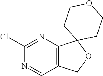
C1(Cl)=NC2=C(C=N1)COC21CCOCC1
